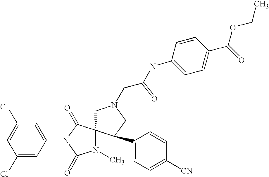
C1=C(Cl)C=C(N2C(=O)C3(N(C)C2=O)CN(CC(NC2=CC=C(C(OCC)=O)C=C2)=O)CC3C2=CC=C([CN])C=C2)C=C1Cl
